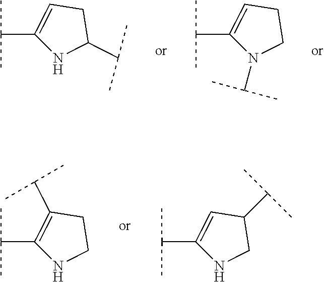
CC(C)C1=CCC(C(C)C)N1.CC(C)C1=CCCN1C(C)C.CC(C)C1=CC(C(C)C)CN1.CC(C)C1=C(C(C)C)CCN1
